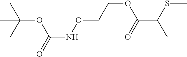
O(C(C)(C)C)C(NOCCOC(C(C)SC)=O)=O
